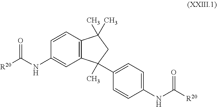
C12=C(C(C)(C)CC1(C)C1=CC=C(NC(=O)[R20])C=C1)C=CC(NC(=O)[R20])=C2
